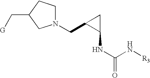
N1(CC2C(NC(=O)N[R3])C2)CCC(C[G])C1
